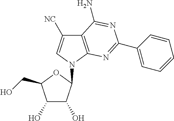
C12=C(N(C3C(O)C(O)C(CO)O3)C=C1[NC])N=C(C1=CC=CC=C1)N=C2N
